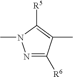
N1=C([R6])C(C)=C([R5])N1C
